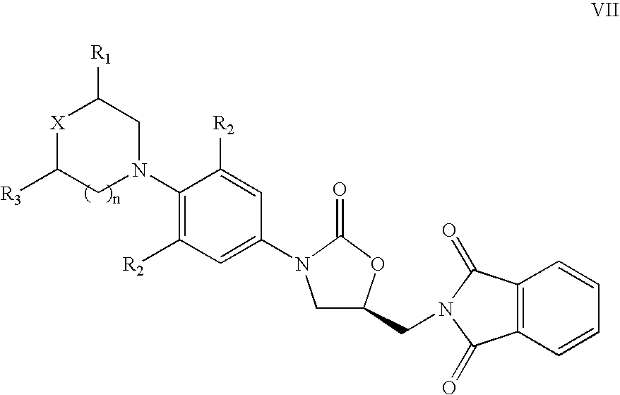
[X]1C([R3])CN(C2=C([R2])C=C(N3CC(CN4C(=O)C5=C(C=CC=C5)C4=O)OC3=O)C=C2[R2])CC1[R1]
